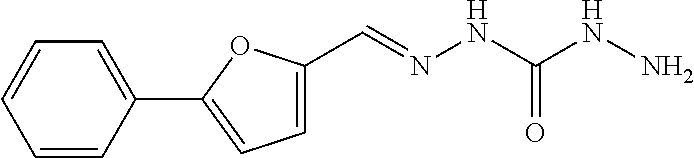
C(=NNC(NN)=O)C1=CC=C(C2=CC=CC=C2)O1
